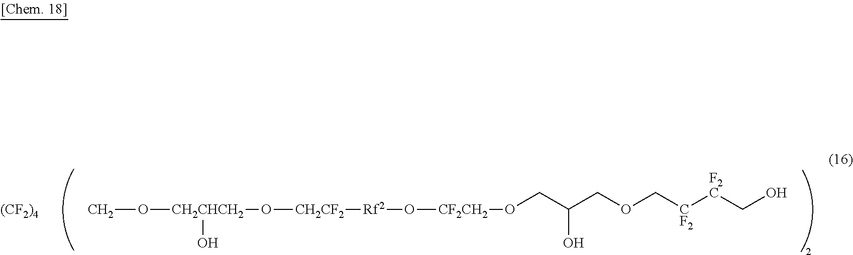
CO[CH2CHCH2](O[CH2CF2][Rf2]O[CF2CH2]OCC(COC[CF2][F2C]CO)O)O.[(CF2)4]
